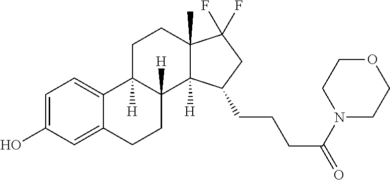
C1=C(O)C=C2C(=C1)C1([H])C([H])(CC2)C2([H])C(C)(CC1)C(F)(F)CC2CCCC(=O)N1CCOCC1
